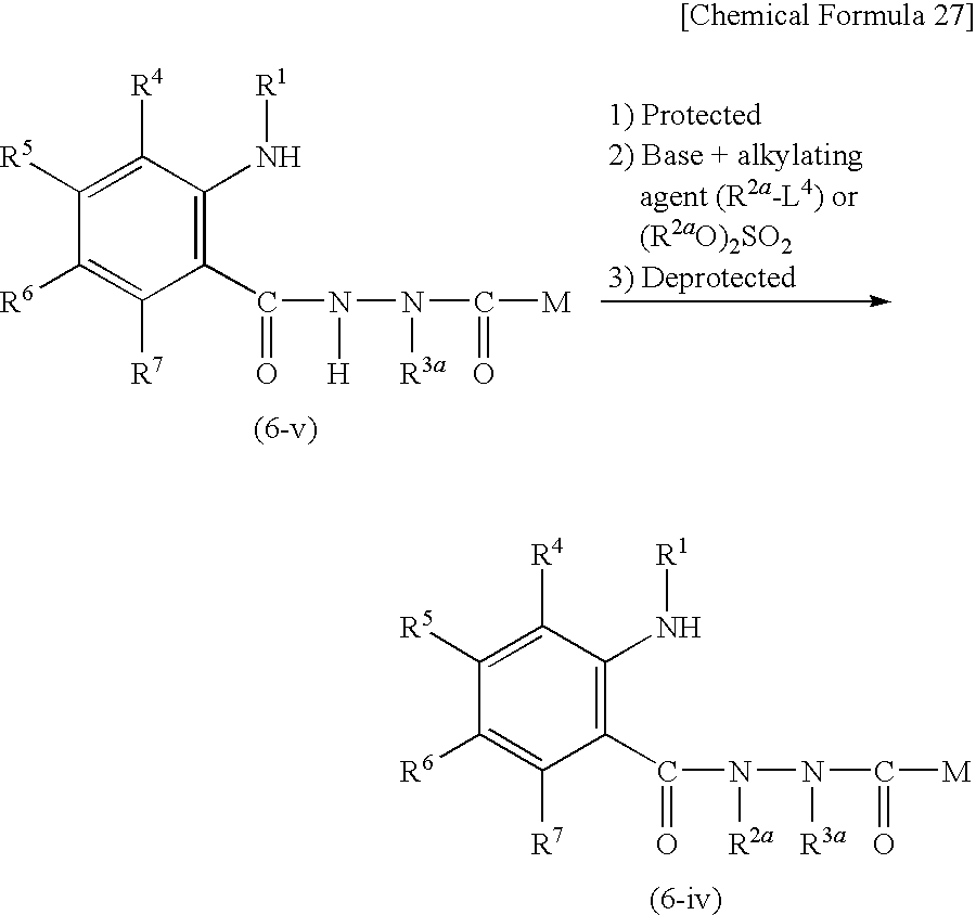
C1(C(=O)N([R2a])N([R3a])C(=O)[M])=C(N[R1])C([R4])=C([R5])C([R6])=C1[R7].C1(C(=O)N([H])N([R3a])C(=O)[M])=C(N[R1])C([R4])=C([R5])C([R6])=C1[R7]
